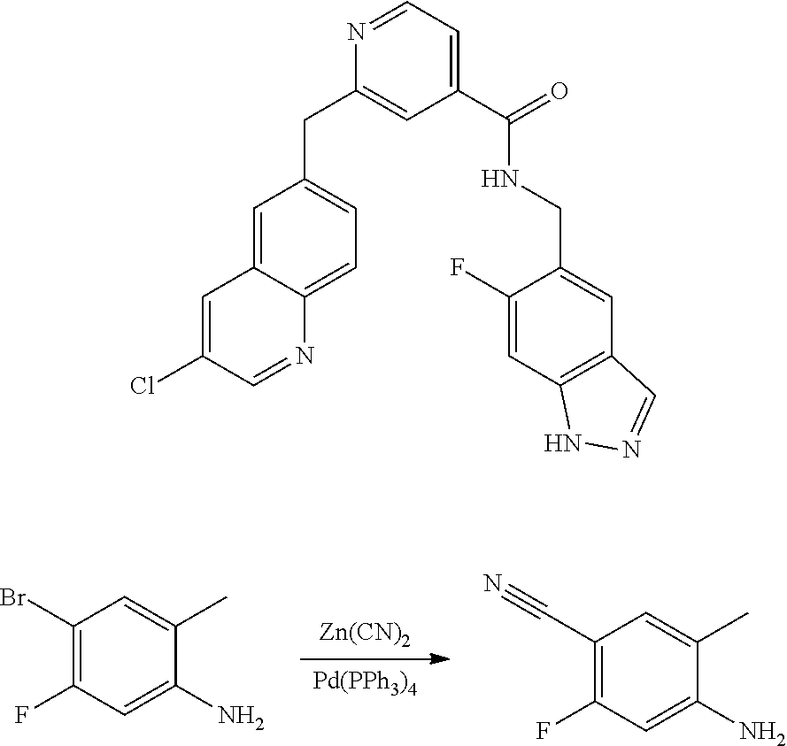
[Zn(CN)2].[Pd(PPh3)4].C1(Br)=C(F)C=C(N)C(C)=C1.C1(C#N)=C(F)C=C(N)C(C)=C1.C1=C2C(=CC=C1CC1=CC(C(=O)NCC3=CC4=C(C=C3F)NN=C4)=CC=N1)N=CC(Cl)=C2
